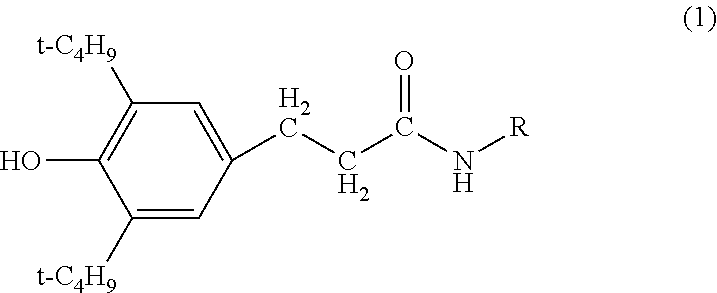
C1([t-C4H9])=CC(CCC(N[R])=O)=CC([t-C4H9])=C1O
